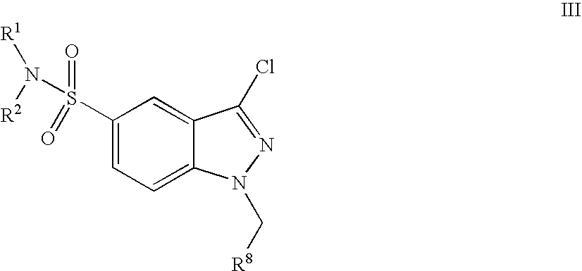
C1(S(=O)(=O)N([R2])[R1])=CC=C2C(=C1)C(Cl)=NN2C[R8]
